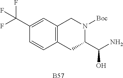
[B57].C1=CC2=C(CN([Boc])C(C(N)O)C2)C=C1C(F)(F)F
